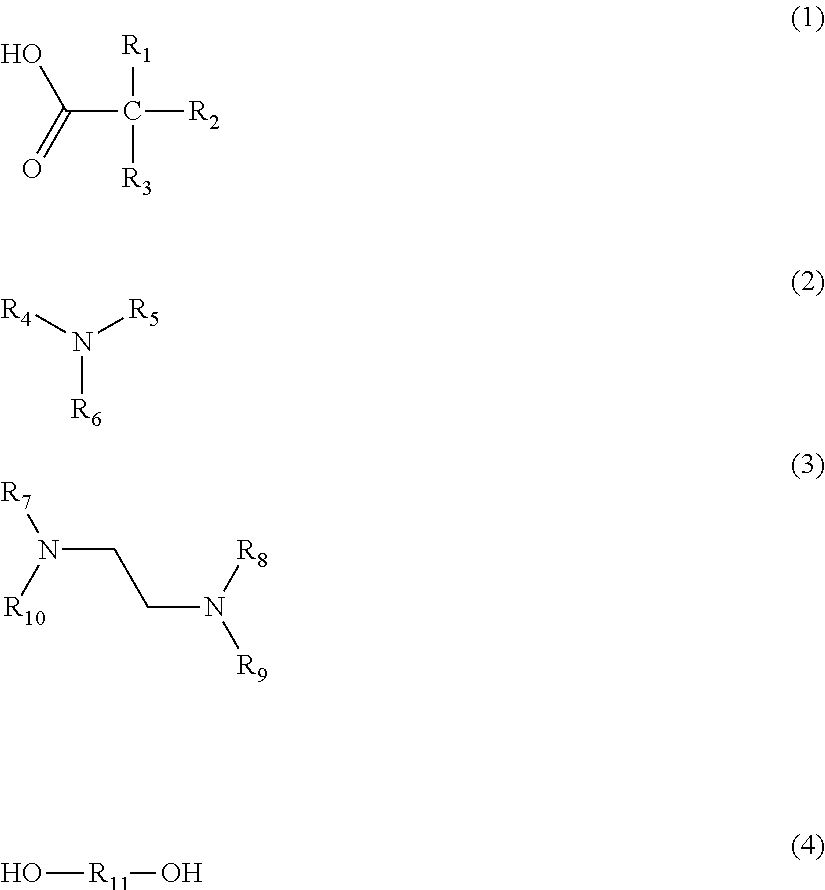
OC(=O)C([R2])([R1])[R3].[R4]N([R5])[R6].[R7]N([R10])CCN([R9])[R8].O[R11]O
